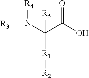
[R3]N([R4])C([R5])(C(=O)O)[R1][R2]
